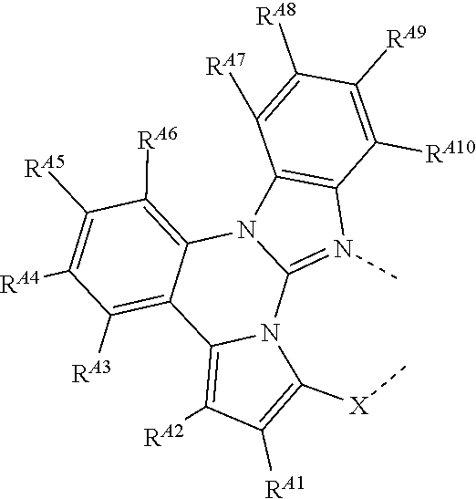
C1([RA6])=C2N3C(=N(C)C4=C3C([RA7])=C([RA8])C([RA9])=C4[RA10])N3C(=C([RA2])C([RA1])=C3[X]C)C2=C([RA3])C([RA4])=C1[RA5]
